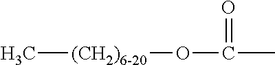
C[(CH2)6-20]OC(C)=O
